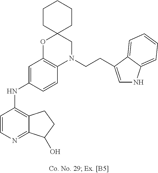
C1=CN=C2C(=C1NC1=CC3=C(C=C1)N(CCC1=CNC4=CC=CC=C41)CC1(O3)CCCCC1)CCC2O
